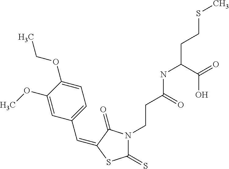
C(C1=CC=C(OCC)C(OC)=C1)=C1C(=O)N(CCC(NC(C(O)=O)CCSC)=O)C(=S)S1
